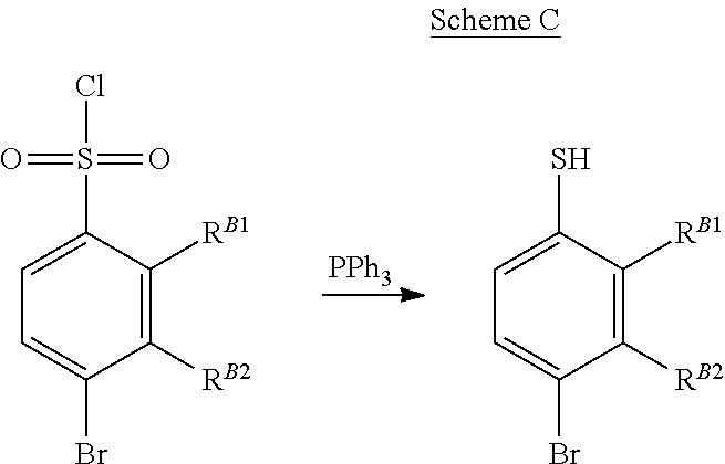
[PPh3].C1(S(Cl)(=O)=O)=CC=C(Br)C([RB2])=C1[RB1].C1(S)=CC=C(Br)C([RB2])=C1[RB1]
